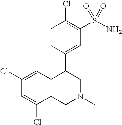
C12=C(C=C(Cl)C=C1Cl)C(C1=CC(S(N)(=O)=O)=C(Cl)C=C1)CN(C)C2
